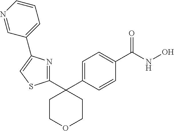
ONC(C1=CC=C(C2(C3=NC(C4=CC=CN=C4)=CS3)CCOCC2)C=C1)=O
